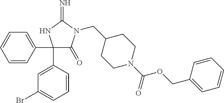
C1(C2=CC=CC=C2)(C2=CC(Br)=CC=C2)C(=O)N(CC2CCN(C(=O)OCC3=CC=CC=C3)CC2)C(=N)N1
